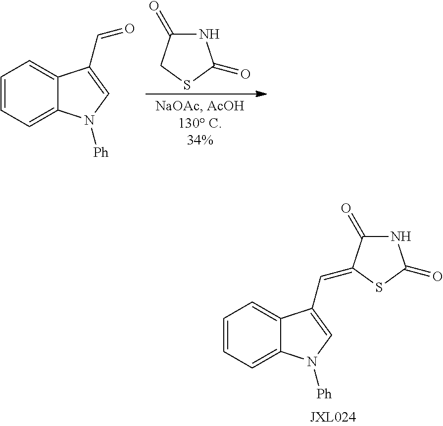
C1=CC=C2C(=C1)C(C=O)=CN2[Ph].N1C(=O)CSC1=O.C1=CC=C2C(=C1)C(C=C1C(=O)NC(=O)S1)=CN2[Ph]
